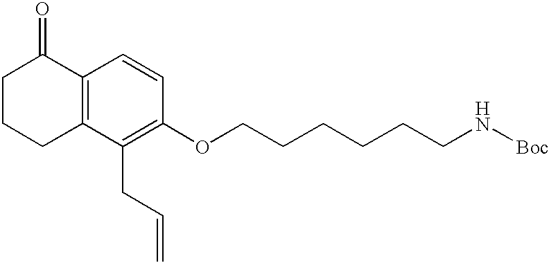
C1CCC2=C(C1=O)C=CC(OCCCCCCN[Boc])=C2CC=C
